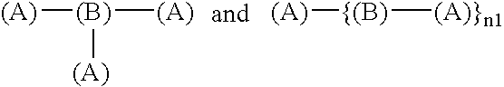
[(A)][(B)]([(A)])[(A)].[(A)][{(B)][(A)}n1]
